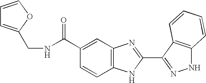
C12=C(C=C(C(=O)NCC3=CC=CO3)C=C1)N=C(C1=NNC3=C1C=CC=C3)N2
